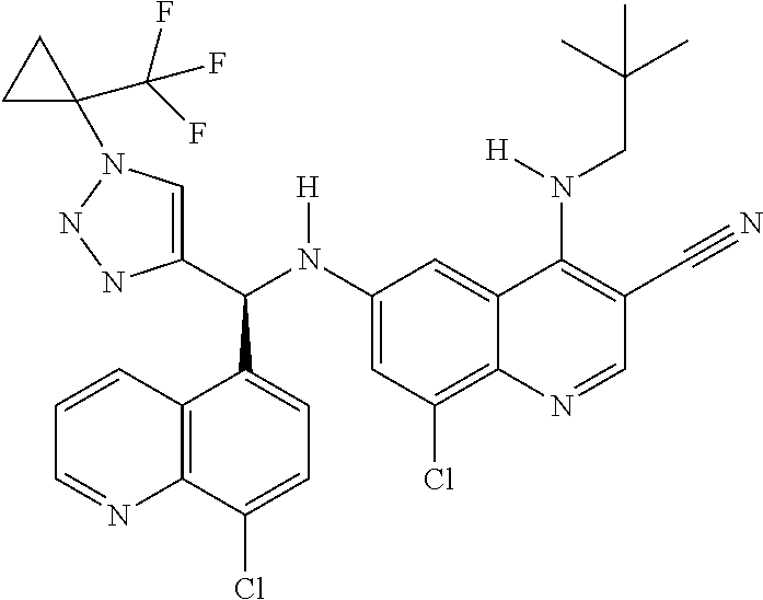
C1(N(C(C2=CN(C3(C(F)(F)F)CC3)NN2)C2=CC=C(Cl)C3=C2C=CC=N3)[H])=CC(Cl)=C2C(=C1)C(N(CC(C)(C)C)[H])=C(C#N)C=N2
